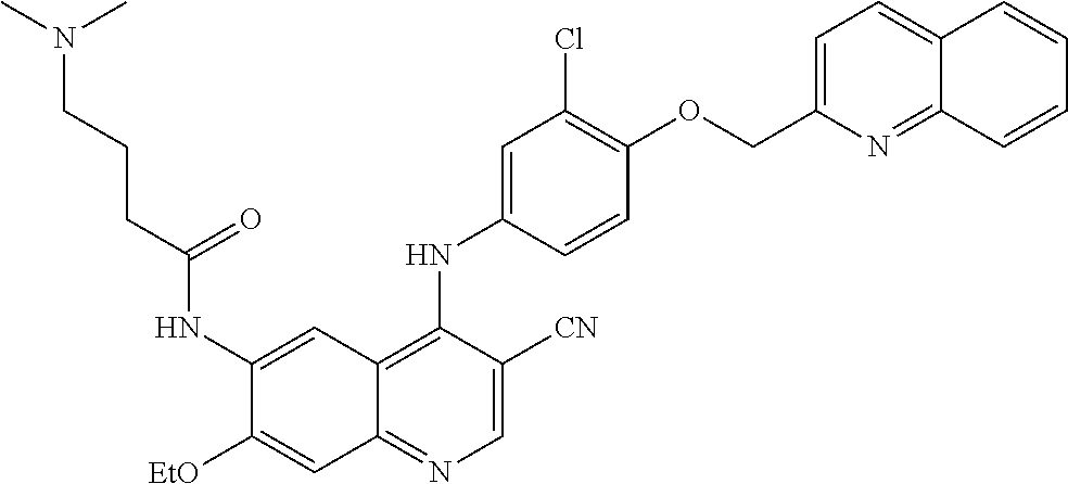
C1=C([CN])C(NC2=CC(Cl)=C(OCC3=CC=C4C(=N3)C=CC=C4)C=C2)=C2C(=N1)C=C([EtO])C(NC(CCCN(C)C)=O)=C2
